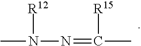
CN([R12])N=C([R15])C
